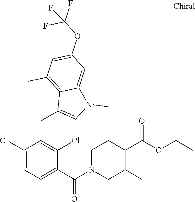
C1(CC2=CN(C)C3=CC(OC(F)(F)F)=CC(C)=C23)=C(Cl)C(C(N2CC(C)C(C(OCC)=O)CC2)=O)=CC=C1Cl
